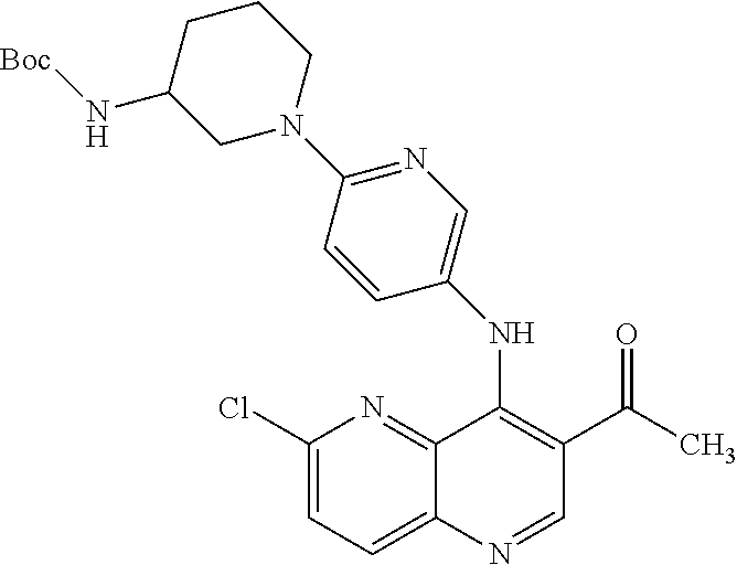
C1(Cl)=CC=C2C(=N1)C(NC1=CN=C(N3CCCC(N[Boc])C3)C=C1)=C(C(=O)C)C=N2
